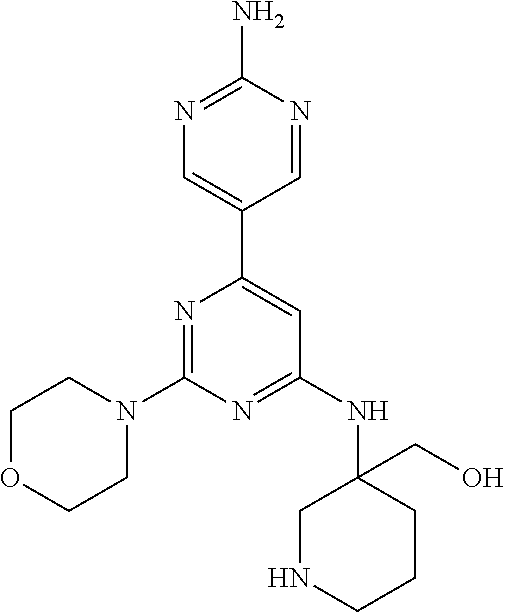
N1=C(N)N=CC(C2=CC(NC3(CO)CNCCC3)=NC(N3CCOCC3)=N2)=C1
